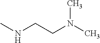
N(C)(CCNC)C
